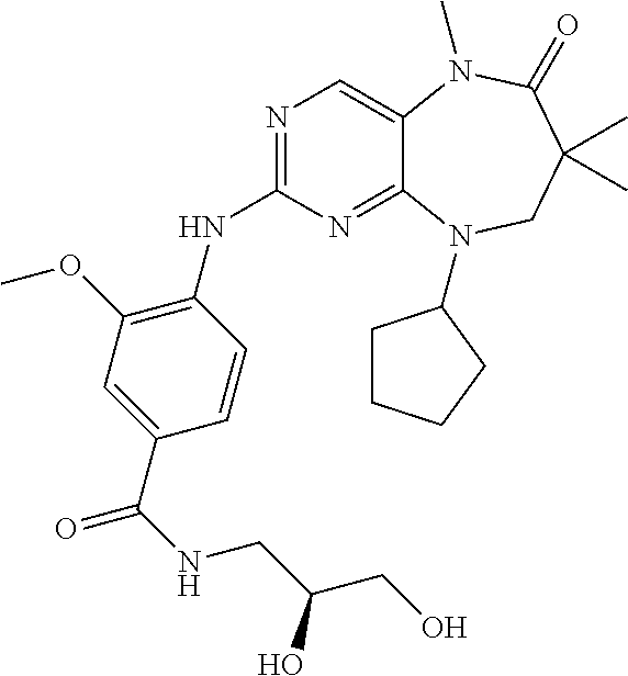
N1=C(NC2=C(OC)C=C(C(=O)NCC(CO)O)C=C2)N=C2C(=C1)N(C)C(=O)C(C)(C)CN2C1CCCC1
